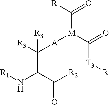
N(C(C(=O)[R2])C([A][M](C([T3][R])=O)C(=O)[R])([R3])[R3])[R1]
